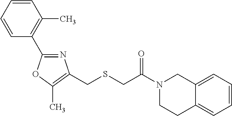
N1(C(=O)CSCC2=C(C)OC(C3=C(C)C=CC=C3)=N2)CCC2=CC=CC=C2C1
